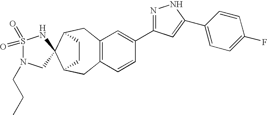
C12=C(CC3C4(C(C1)CC3)CN(CCC)S(=O)(=O)N4)C=C(C1=NNC(C3=CC=C(F)C=C3)=C1)C=C2
